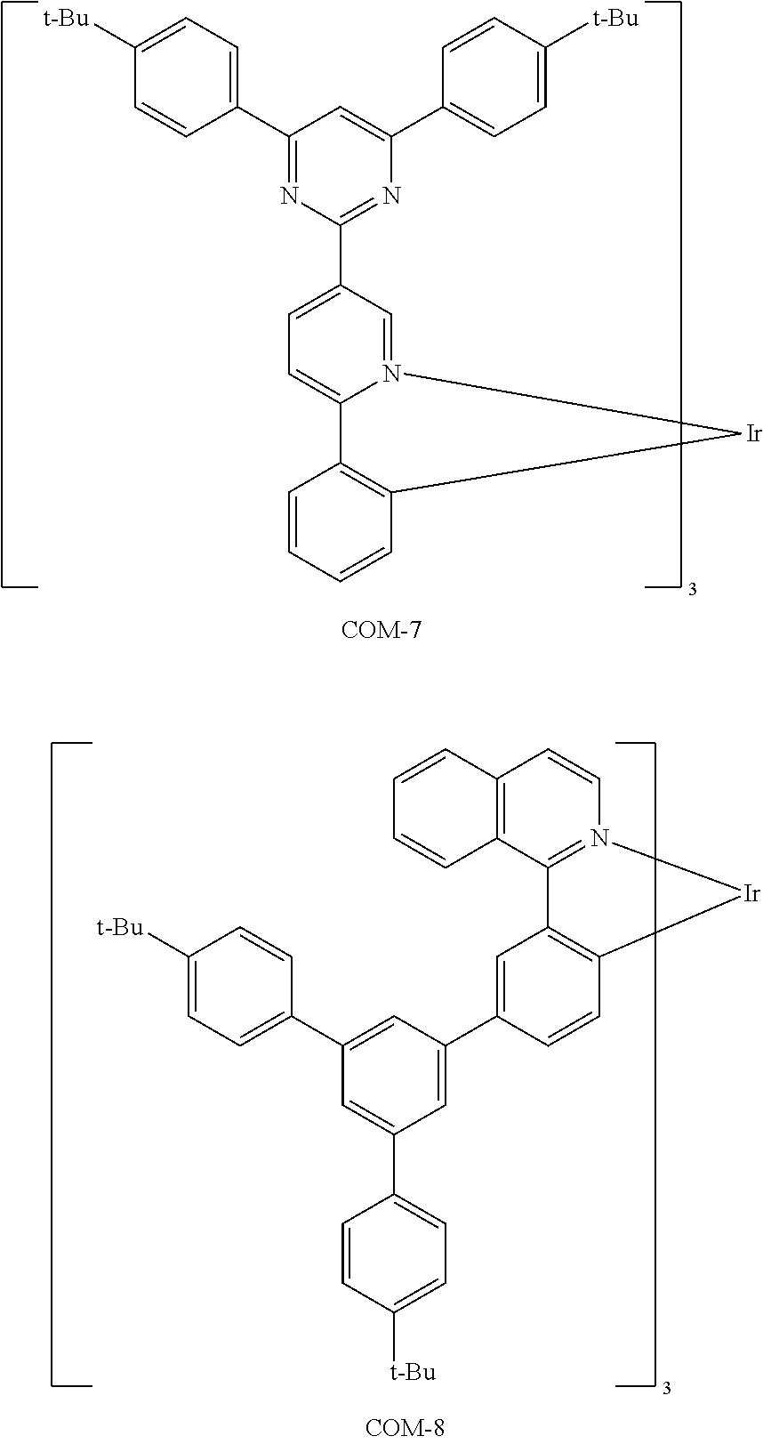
C1(C2=NC(C3=CC=C4N(=C3)[Ir]C3=C4C=CC=C3)=NC(C3=CC=C([t-Bu])C=C3)=C2)=CC=C([t-Bu])C=C1.C1([t-Bu])=CC=C(C2=CC(C3=CC4=C(C=C3)[Ir]N3=C4C4=C(C=C3)C=CC=C4)=CC(C3=CC=C([t-Bu])C=C3)=C2)C=C1
